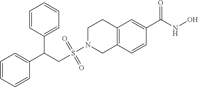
C(S(N1CC2=C(CC1)C=C(C(NO)=O)C=C2)(=O)=O)C(C1=CC=CC=C1)C1=CC=CC=C1
